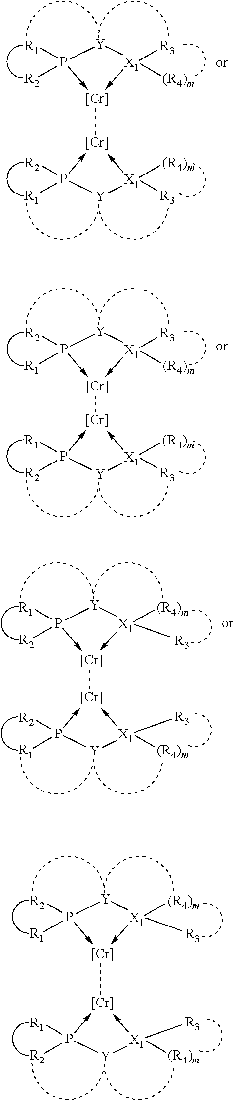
[R1]P1([R2])->[Cr]([Cr]2-P([R1])([R2])[Y][X1]->2([R3])[(R4)m])-[X1]([R3])([(R4)m])[Y]1.[R1]P1([R2])->[Cr]([Cr]2-P([R1])([R2])[Y][X1]->2([(R4)m])[R3])-[X1]([(R4)m])([R3])[Y]1.[R2]P1([R1])->[Cr]([Cr]2-P([R2])([R1])[Y][X1]->2([R3])[(R4)m])-[X1]([R3])([(R4)m])[Y]1.[R2]P1([R1])->[Cr]([Cr]2-P([R2])([R1])[Y][X1]->2([(R4)m])[R3])-[X1]([(R4)m])([R3])[Y]1
